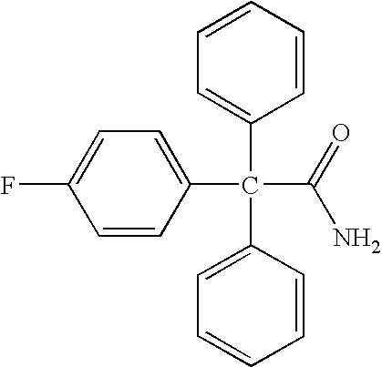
C1=CC(C(C2=CC=CC=C2)(C2=CC=CC=C2)C(N)=O)=CC=C1F
